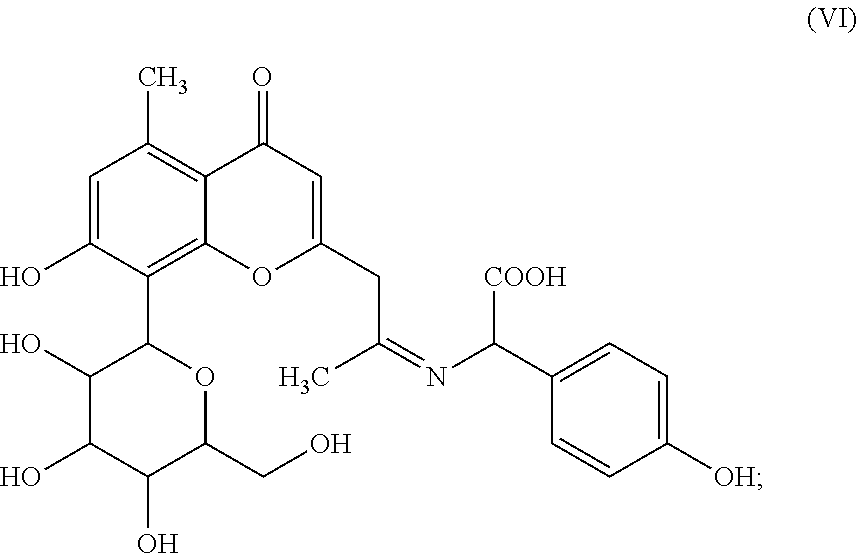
C1=C(O)C(C2C(O)C(O)C(O)C(CO)O2)=C2C(=C1C)C(=O)C=C(CC(C)=NC(C1=CC=C([OH])C=C1)[COOH])O2
